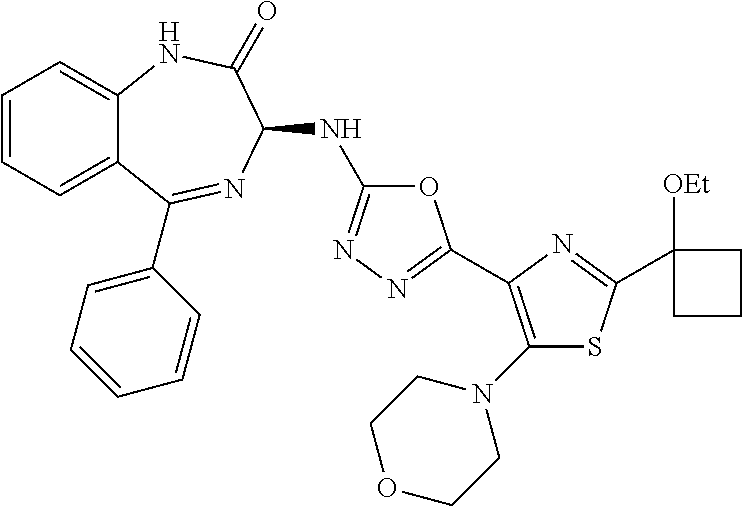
C1=CC=C2C(=C1)NC(=O)C(NC1=NN=C(C3=C(N4CCOCC4)SC(C4([OEt])CCC4)=N3)O1)N=C2C1=CC=CC=C1
